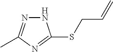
N1N=C(C)N=C1SCC=C
